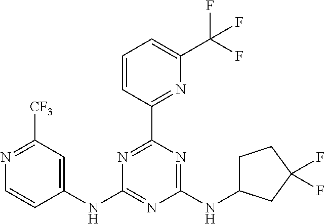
N1=C([CF3])C=C(NC2=NC(NC3CCC(F)(F)C3)=NC(C3=NC(C(F)(F)F)=CC=C3)=N2)C=C1
